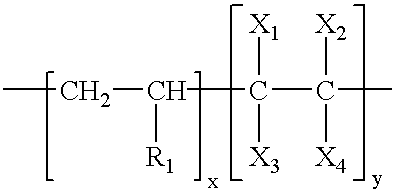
CCC([R1])C([X3])([X1])C([X2])([X4])C
